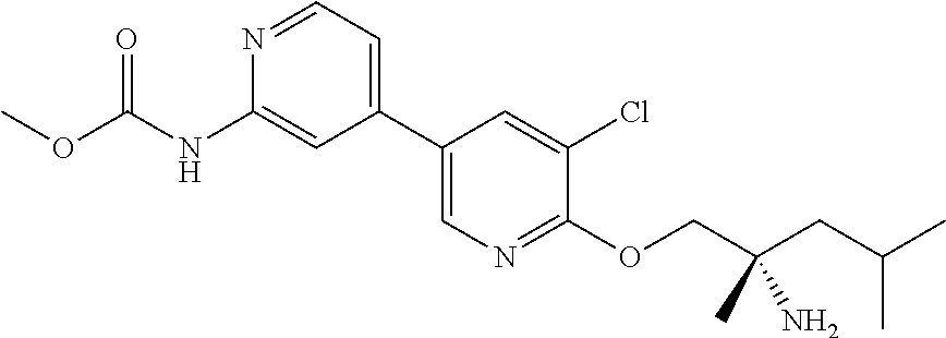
C1(C2=CC=NC(NC(OC)=O)=C2)=CN=C(OCC(CC(C)C)(N)C)C(Cl)=C1
